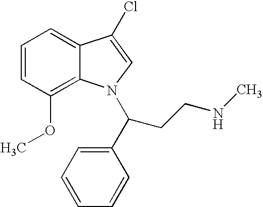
C1=CC(OC)=C2C(=C1)C(Cl)=CN2C(CCNC)C1=CC=CC=C1
